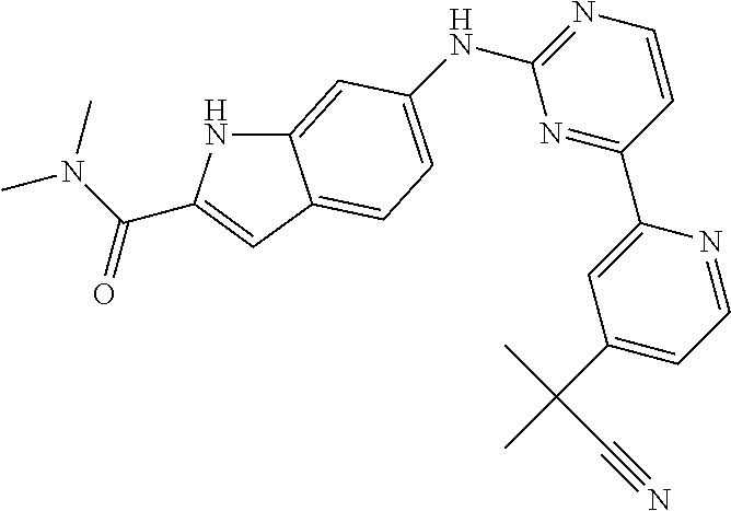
C1=CC(C2=CC(C(C)(C)C#N)=CC=N2)=NC(NC2=CC=C3C(=C2)NC(C(N(C)C)=O)=C3)=N1
